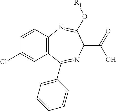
C12=C(C=CC(Cl)=C1)N=C(O[R1])C(C(=O)O)N=C2C1=CC=CC=C1
